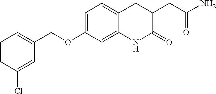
C1=C(Cl)C=CC=C1COC1=CC=C2C(=C1)NC(=O)C(CC(N)=O)C2
